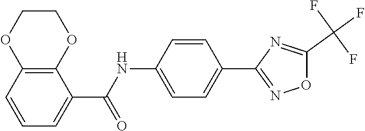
C1(C(NC2=CC=C(C3=NOC(C(F)(F)F)=N3)C=C2)=O)=CC=CC2=C1OCCO2
